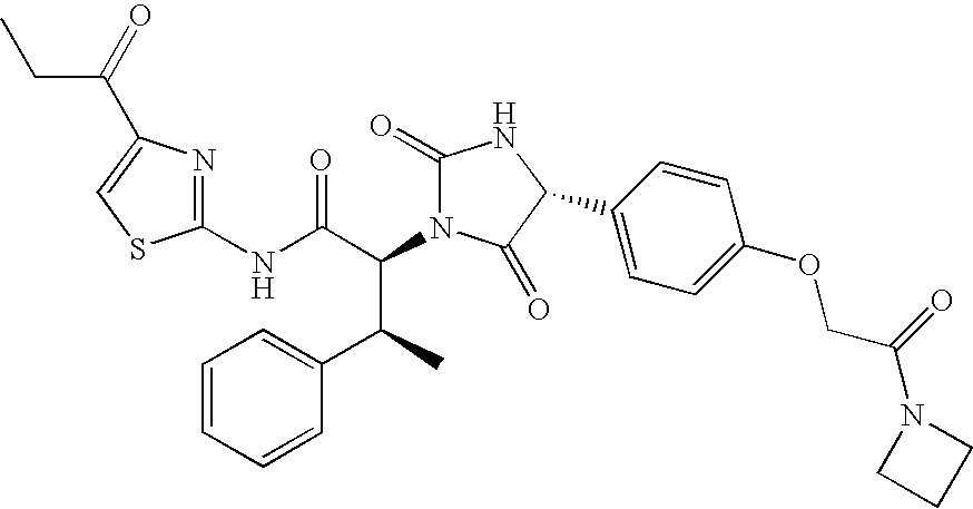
C1(NC(C(N2C(=O)NC(C3=CC=C(OCC(=O)N4CCC4)C=C3)C2=O)C(C2=CC=CC=C2)C)=O)=NC(C(=O)CC)=CS1
